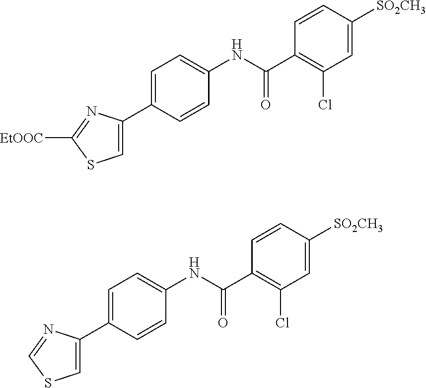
C1=C([SO2CH3])C=CC(C(NC2=CC=C(C3=CSC([EtOOC])=N3)C=C2)=O)=C1Cl.C1=C([SO2CH3])C=CC(C(NC2=CC=C(C3=CSC=N3)C=C2)=O)=C1Cl
